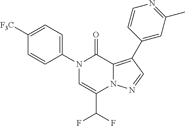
N1(C2=CC=C([F3C])C=C2)C=C(C(F)F)N2C(=C(C3=CC(C)=NC=C3)C=N2)C1=O
